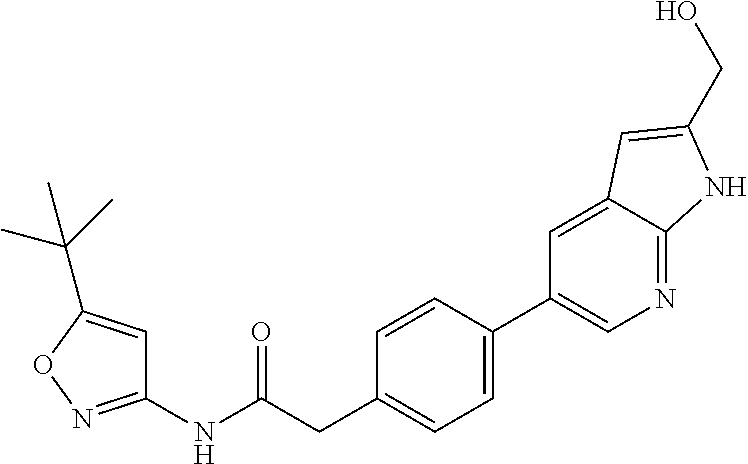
C1=CC(C2=CN=C3C(=C2)C=C(CO)N3)=CC=C1CC(NC1=NOC(C(C)(C)C)=C1)=O
